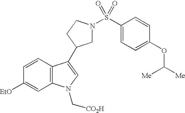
C1=CC2=C(C=C1[EtO])N(C[CO2H])C=C2C1CN(S(C2=CC=C(OC([Me])[Me])C=C2)(=O)=O)CC1
